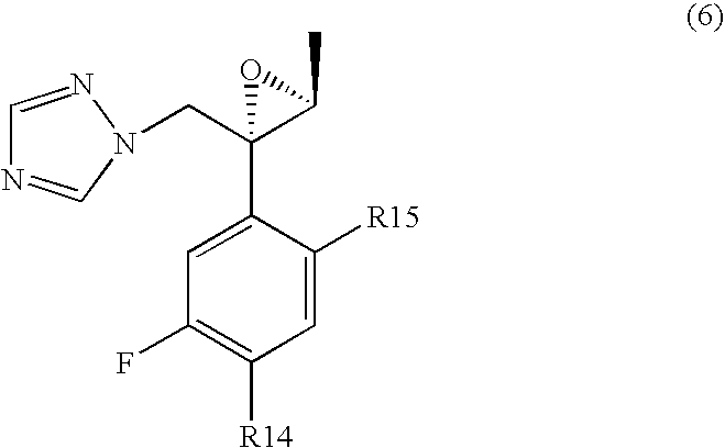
C1(C2(CN3C=NC=N3)C(C)O2)=CC(F)=C([R14])C=C1[R15]
